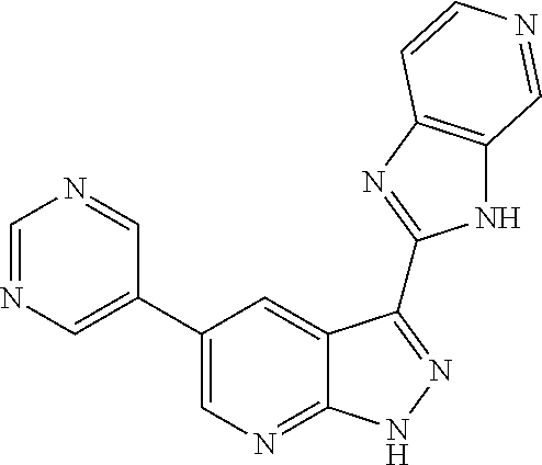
C1=NC=C(C2=CN=C3C(=C2)C(C2=NC4=C(N2)C=NC=C4)=NN3)C=N1
